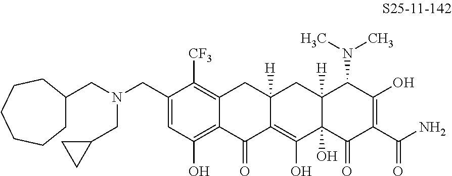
C1=C(CN(CC2CCCCCC2)CC2CC2)C([CF3])=C2C(=C1O)C(=O)C1=C(O)C3(O)C([H])(CC1([H])C2)C(N(C)C)C(O)=C(C(N)=O)C3=O
